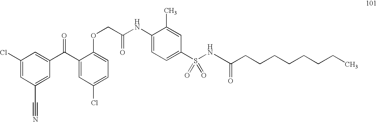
C1(Cl)=CC(C#N)=CC(C(C2=CC(Cl)=CC=C2OCC(NC2=CC=C(S(NC(=O)CCCCCCCC)(=O)=O)C=C2C)=O)=O)=C1
